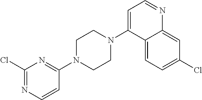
ClC1=NC=CC(N2CCN(C3=CC=NC4=CC(Cl)=CC=C34)CC2)=N1
